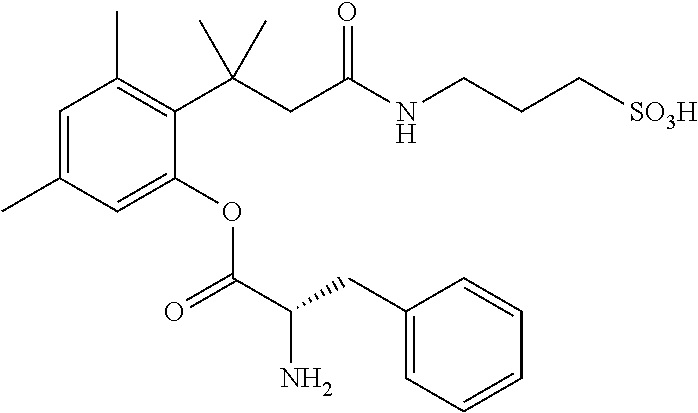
C1(C(CC(NCCC[SO3H])=O)(C)C)=C(C)C=C(C)C=C1OC(=O)C(CC1=CC=CC=C1)N
